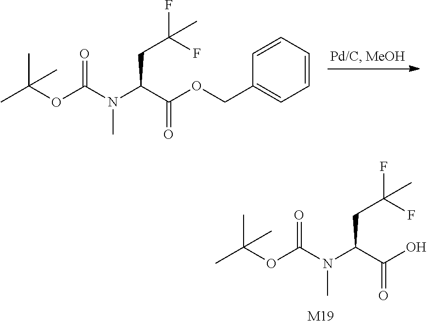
N(C(C(OCC1=CC=CC=C1)=O)CC(F)(F)C)(C(OC(C)(C)C)=O)C.N(C(C(O)=O)CC(F)(F)C)(C(OC(C)(C)C)=O)C.[M19]
